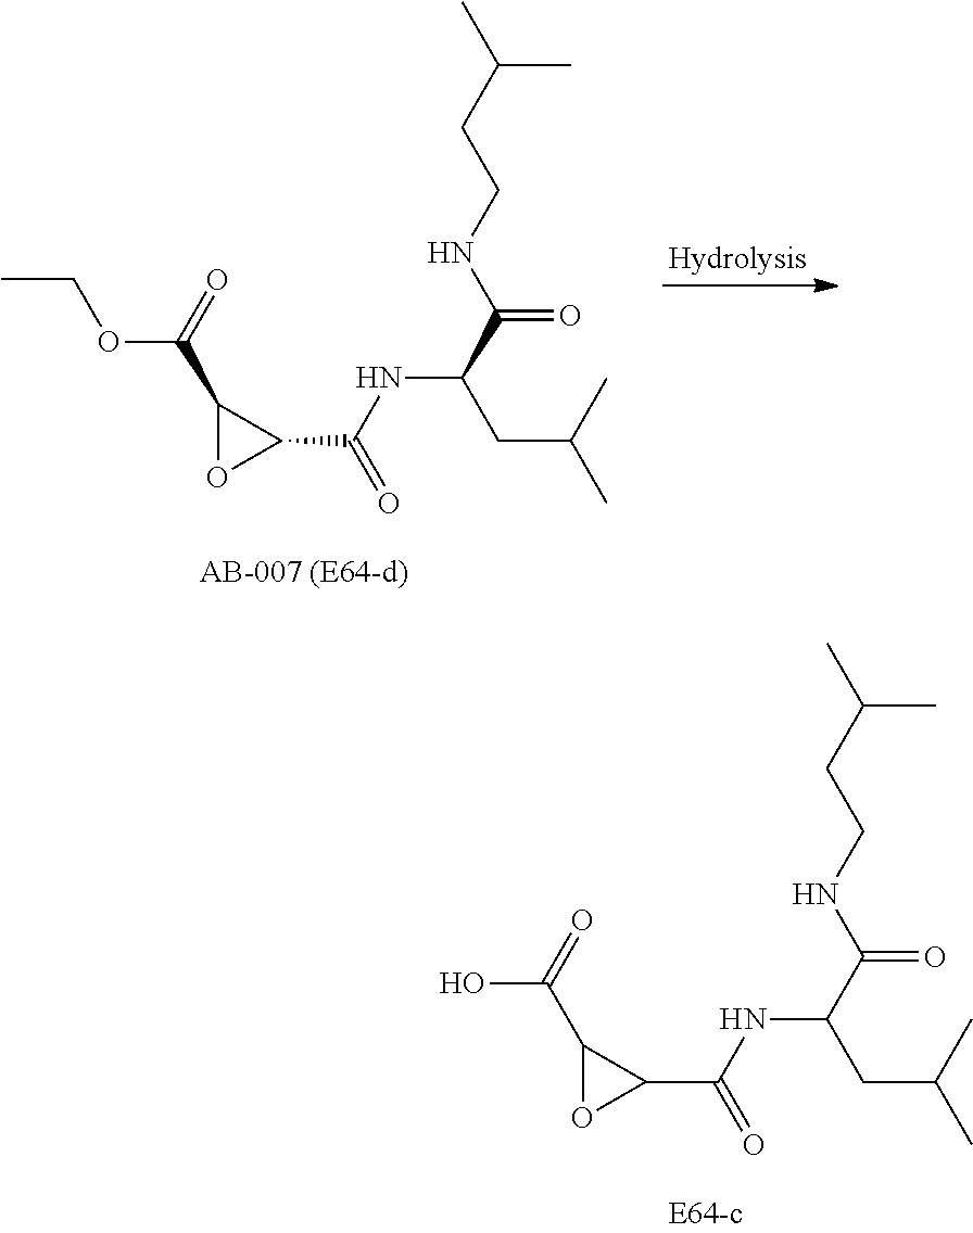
CCOC(C1OC1C(NC(C(=O)NCCC(C)C)CC(C)C)=O)=O.OC(C1OC1C(NC(C(=O)NCCC(C)C)CC(C)C)=O)=O
